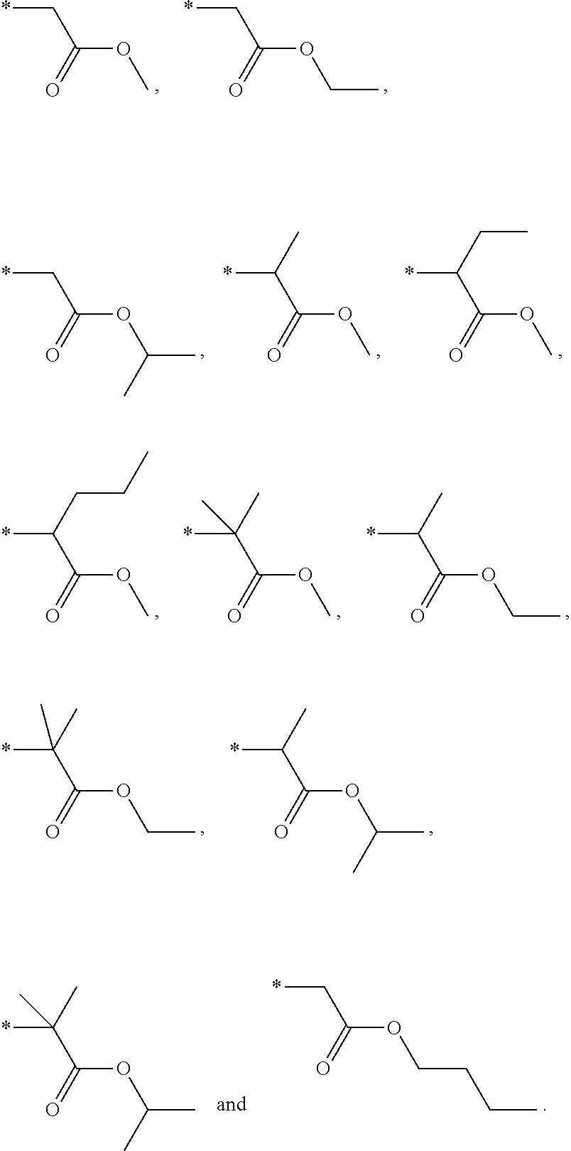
*CC(=O)OC.*CC(=O)OCC.C(CC)COC(C*)=O.*C(C(=O)OC(C)C)(C)C.*C(C(=O)OC(C)C)C.*C(C(=O)OCC)(C)C.*C(C(=O)OC)(C)C.*C(C(=O)OCC)C.*C(C(=O)OC)CCC.*C(C(=O)OC)C.*C(C(=O)OC)CC.*CC(=O)OC(C)C
